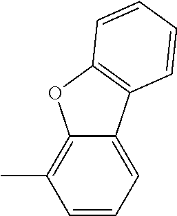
CC1=C2C(=CC=C1)C1=C(O2)C=CC=C1
